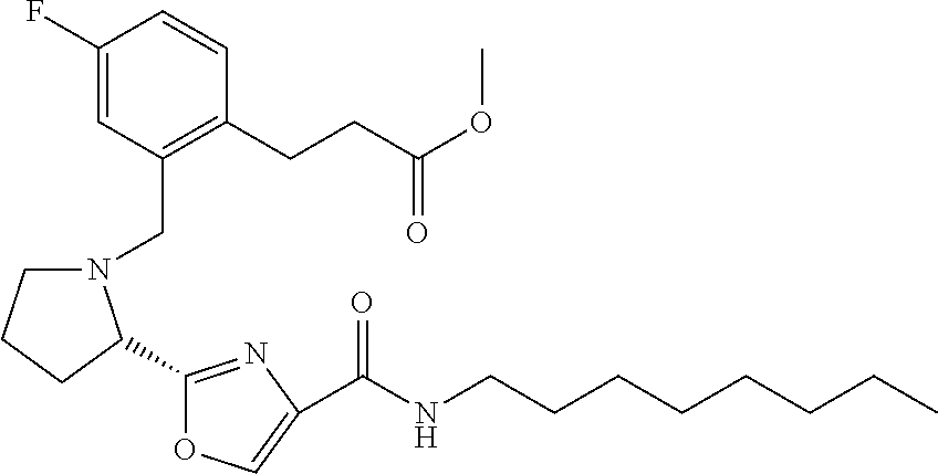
C1(F)=CC(CN2CCCC2C2=NC(C(NCCCCCCCC)=O)=CO2)=C(CCC(OC)=O)C=C1
